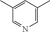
C1=C(C)C=C(C)C=N1
